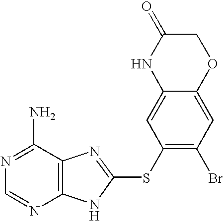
N1=C(N)C2=C(N=C1)NC(SC1=C(Br)C=C3C(=C1)NC(=O)CO3)=N2
